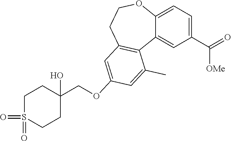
C1(C([OMe])=O)=CC=C2C(=C1)C1=C(CCO2)C=C(OCC2(O)CCS(=O)(=O)CC2)C=C1C
